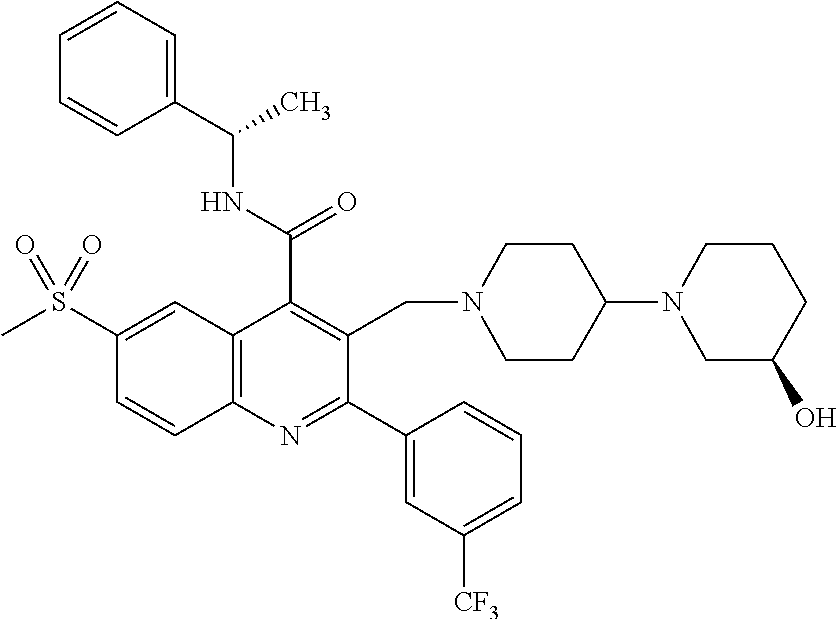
C1(C(NC(C)C2=CC=CC=C2)=O)=C(CN2CCC(N3CC(O)CCC3)CC2)C(C2=CC([CF3])=CC=C2)=NC2=C1C=C(S(C)(=O)=O)C=C2
